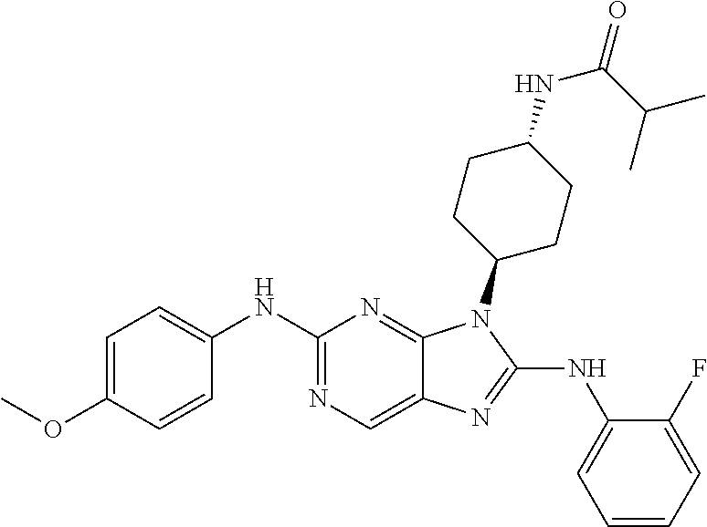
C1(NC2=CC=C(OC)C=C2)=NC=C2C(=N1)N(C1CCC(NC(C(C)C)=O)CC1)C(NC1=CC=CC=C1F)=N2
